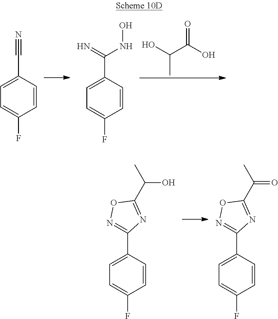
N#CC1=CC=C(F)C=C1.N=C(C1=CC=C(F)C=C1)NO.OC(C(=O)O)C.CC(O)C1=NC(C2=CC=C(F)C=C2)=NO1.CC(=O)C1=NC(C2=CC=C(F)C=C2)=NO1
